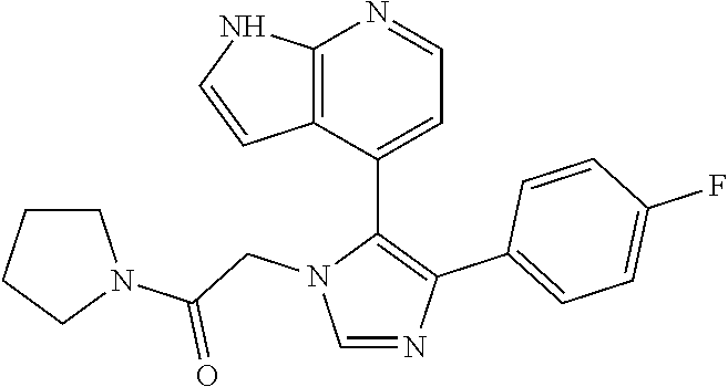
C1=C(C2=C(C3=CC=C(F)C=C3)N=CN2CC(N2CCCC2)=O)C2=C(N=C1)NC=C2
